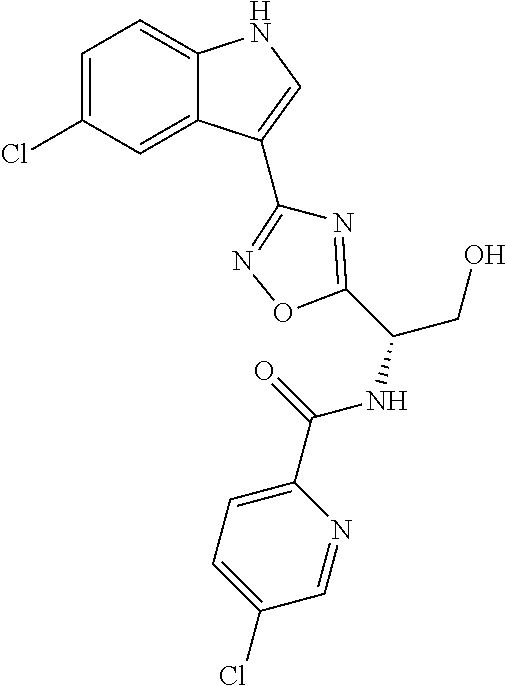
C1=C(Cl)C=C2C(=C1)NC=C2C1=NOC(C(NC(=O)C2=CC=C(Cl)C=N2)CO)=N1
